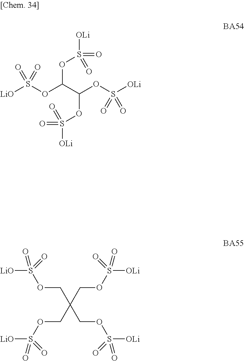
[LiO]S(OC(OS(=O)(=O)[OLi])C(OS([OLi])(=O)=O)OS([OLi])(=O)=O)(=O)=O.[LiO]S(OCC(COS([OLi])(=O)=O)(COS([LiO])(=O)=O)COS([OLi])(=O)=O)(=O)=O
